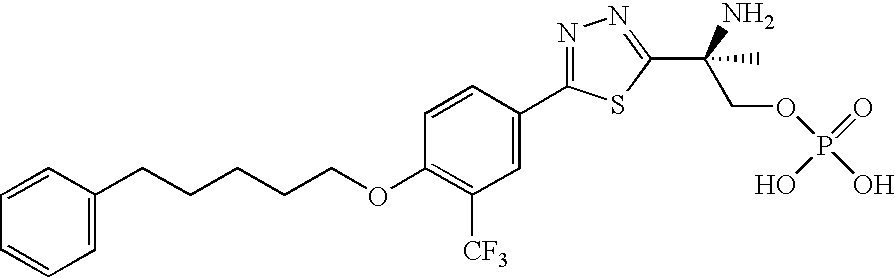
C1(CCCCCOC2=C([CF3])C=C(C3=NN=C(C(N)(C)COP(O)(=O)O)S3)C=C2)=CC=CC=C1
